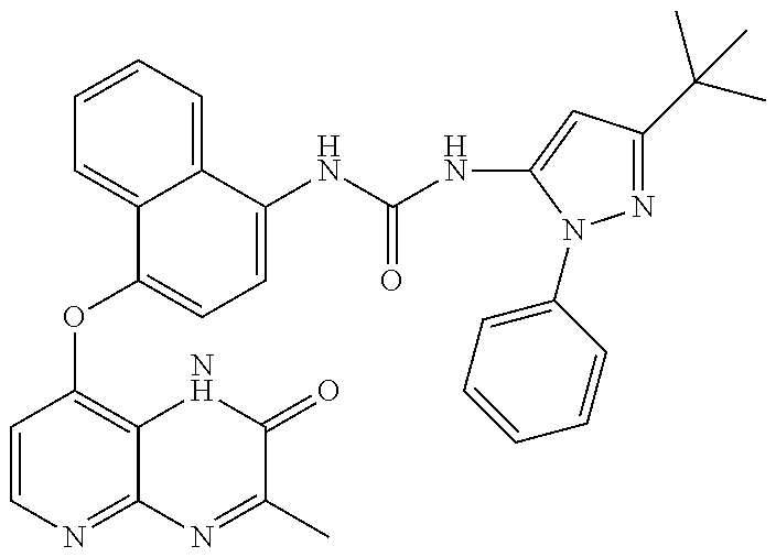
C1=CN=C2C(=C1OC1=CC=C(NC(=O)NC3=CC(C(C)(C)C)=NN3C3=CC=CC=C3)C3=CC=CC=C13)NC(=O)C(C)=N2
